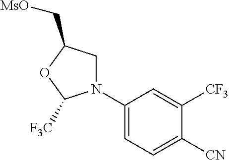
C1N(C2=CC=C([CN])C([CF3])=C2)C([F3C])OC1C[MsO]
